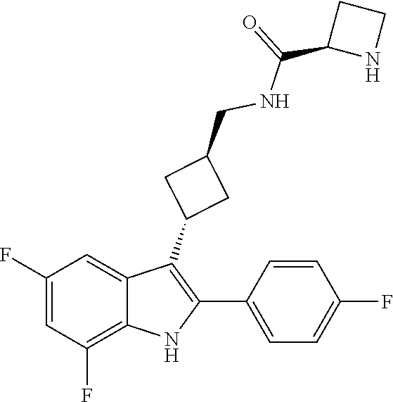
C(C1NCC1)(NCC1CC(C2=C(C3=CC=C(F)C=C3)NC3=C(F)C=C(F)C=C23)C1)=O
